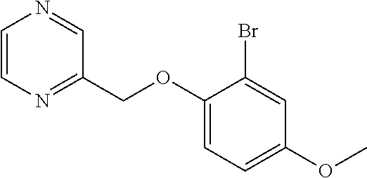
C1=CN=C(COC2=CC=C(OC)C=C2Br)C=N1
